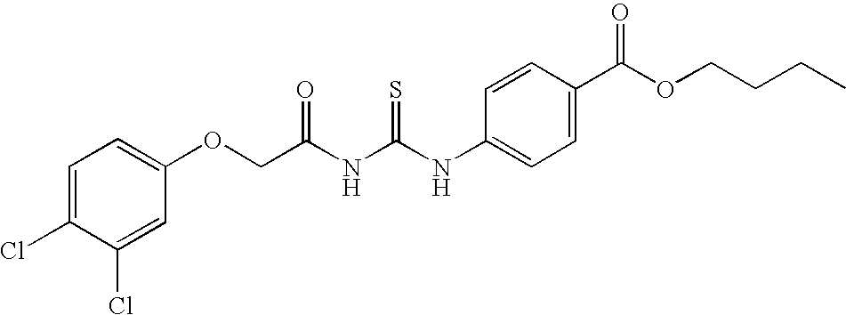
C(NC(NC1=CC=C(C(OCCCC)=O)C=C1)=S)(=O)COC1=CC=C(Cl)C(Cl)=C1
